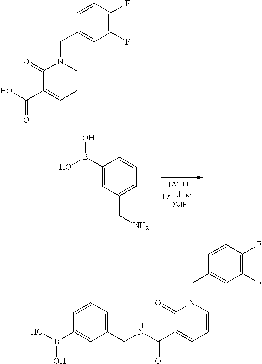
C1(=O)C(C(O)=O)=CC=CN1CC1=CC(F)=C(F)C=C1.OB(C1=CC(CN)=CC=C1)O.C1(=O)C(C(NCC2=CC=CC(B(O)O)=C2)=O)=CC=CN1CC1=CC(F)=C(F)C=C1
